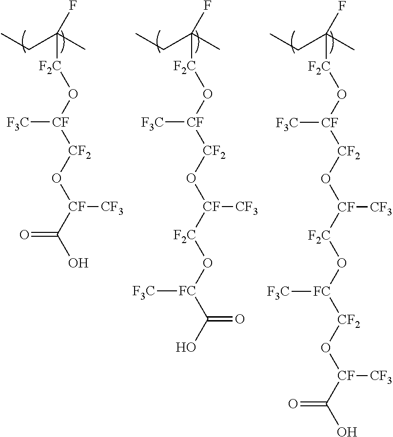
C(C(C)(F)[F2C]O[CF]([CF2]O[CF]([CF3])C(=O)O)[F3C])C.C(C(C)(F)[F2C]O[CF]([CF2]O[CF]([CF3])[F2C]O[FC](C(=O)O)[F3C])[F3C])C.C(C(C)(F)[F2C]O[CF]([CF2]O[CF]([CF3])[F2C]O[FC]([CF2]O[CF]([CF3])C(=O)O)[F3C])[F3C])C
